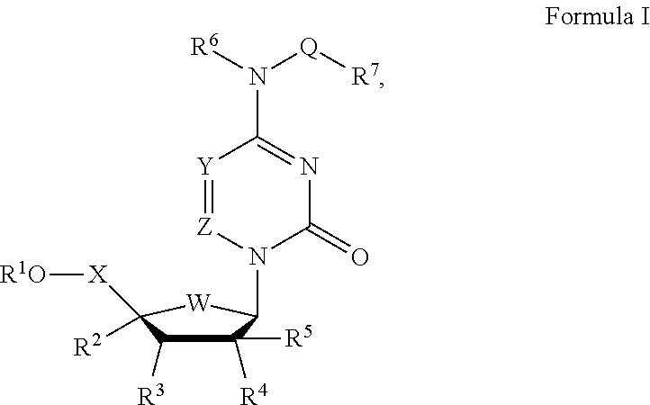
[Y]1=[Z]N(C2C([R4])([R5])C([R3])C([X][R1O])([R2])[W]2)C(=O)N=C1N([R6])[Q][R7]
